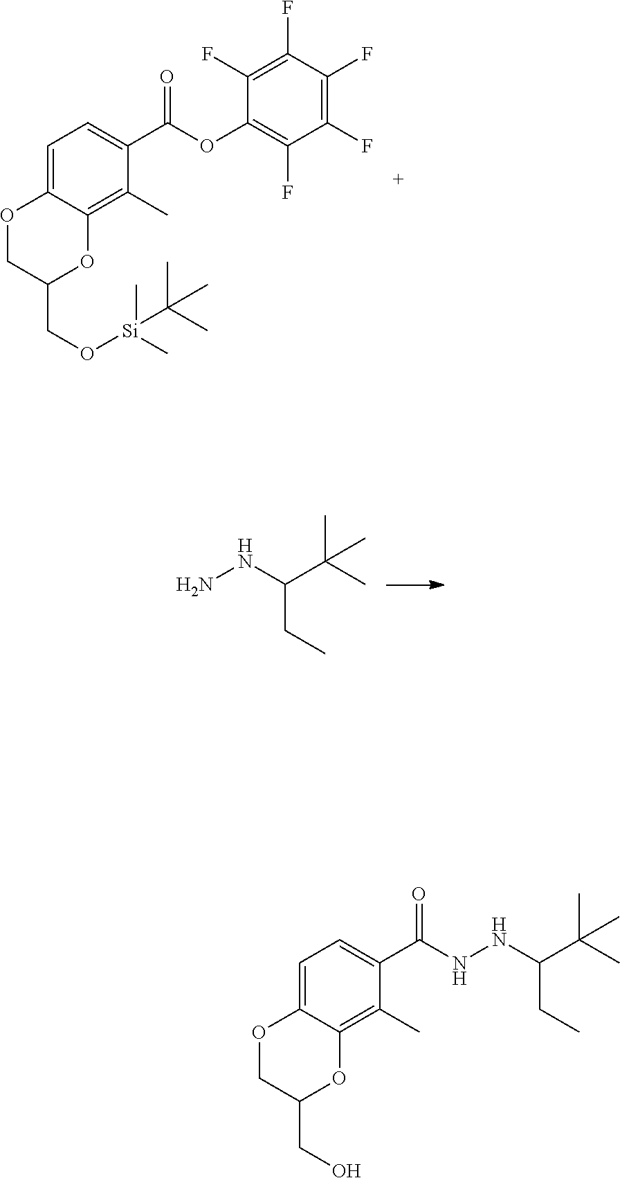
C1=C2C(=C(C)C(C(OC3=C(F)C(F)=C(F)C(F)=C3F)=O)=C1)OC(CO[Si](C)(C)C(C)(C)C)CO2.NNC(C(C)(C)C)CC.C1=C2C(=C(C)C(C(NNC(C(C)(C)C)CC)=O)=C1)OC(CO)CO2
